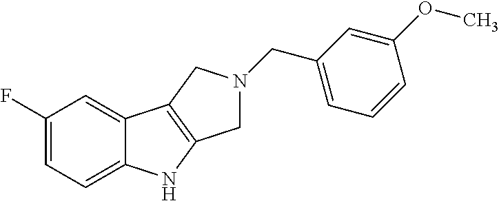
C1(F)=CC=C2C(=C1)C1=C(N2)CN(CC2=CC=CC(OC)=C2)C1
